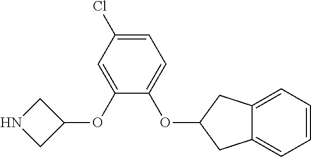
C1(OC2CNC2)=CC(Cl)=CC=C1OC1CC2=CC=CC=C2C1
